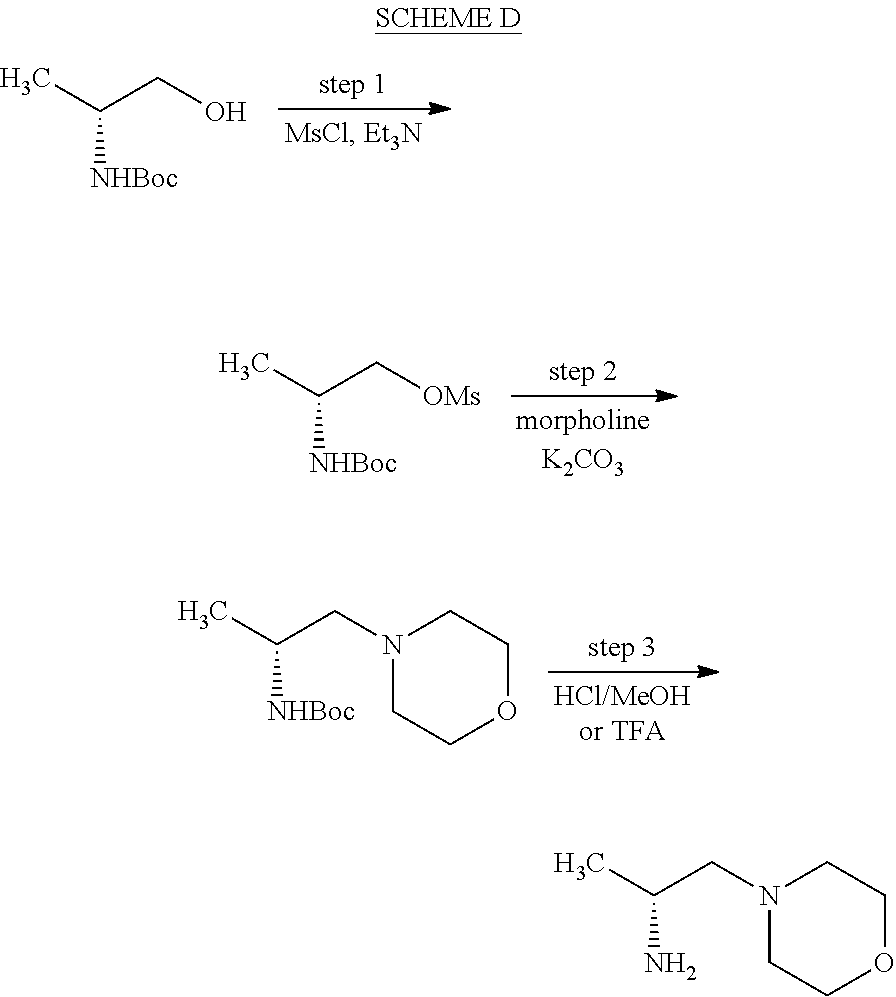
C([NHBoc])(C)CO.C([NHBoc])(C)C[OMs].C([NHBoc])(C)CN1CCOCC1.C(N)(C)CN1CCOCC1
